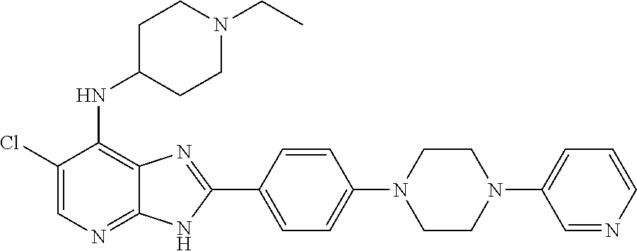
C1(Cl)=CN=C2C(=C1NC1CCN(CC)CC1)N=C(C1=CC=C(N3CCN(C4=CC=CN=C4)CC3)C=C1)N2
